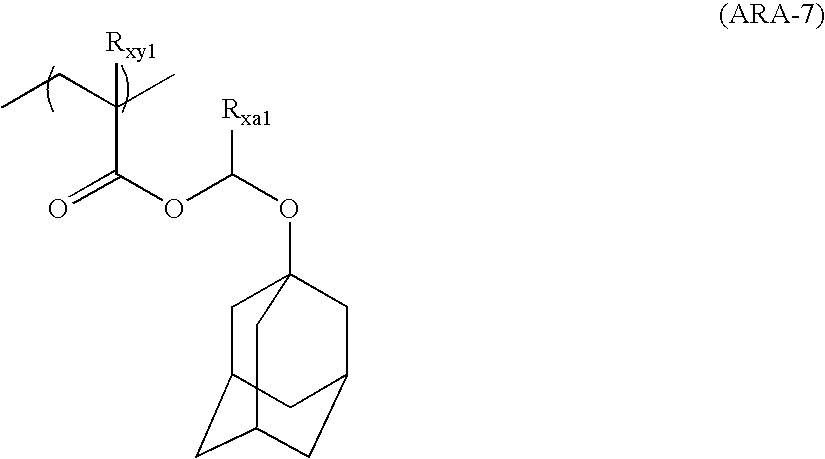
O(C(C(CC)(C)[Rxy1])=O)C(OC12CC3CC(CC(C1)C3)C2)[Rxa1]
